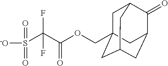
O(C(C(S(=O)(=O)[-O])(F)F)=O)CC12CC3C(=O)C(CC(C1)C3)C2
